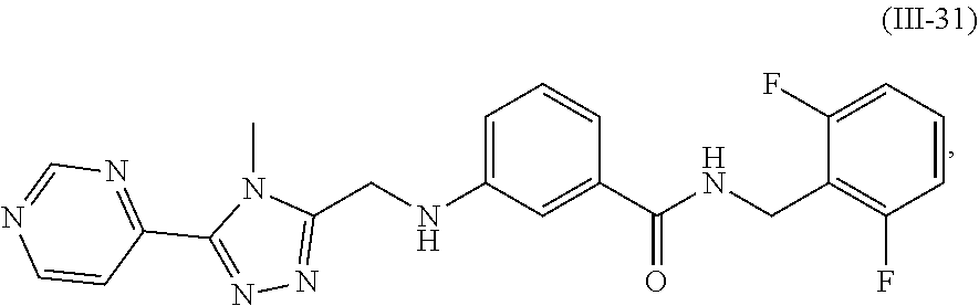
C1(F)=CC=CC(F)=C1CNC(C1=CC(NCC2=NN=C(C3=NC=NC=C3)N2C)=CC=C1)=O
